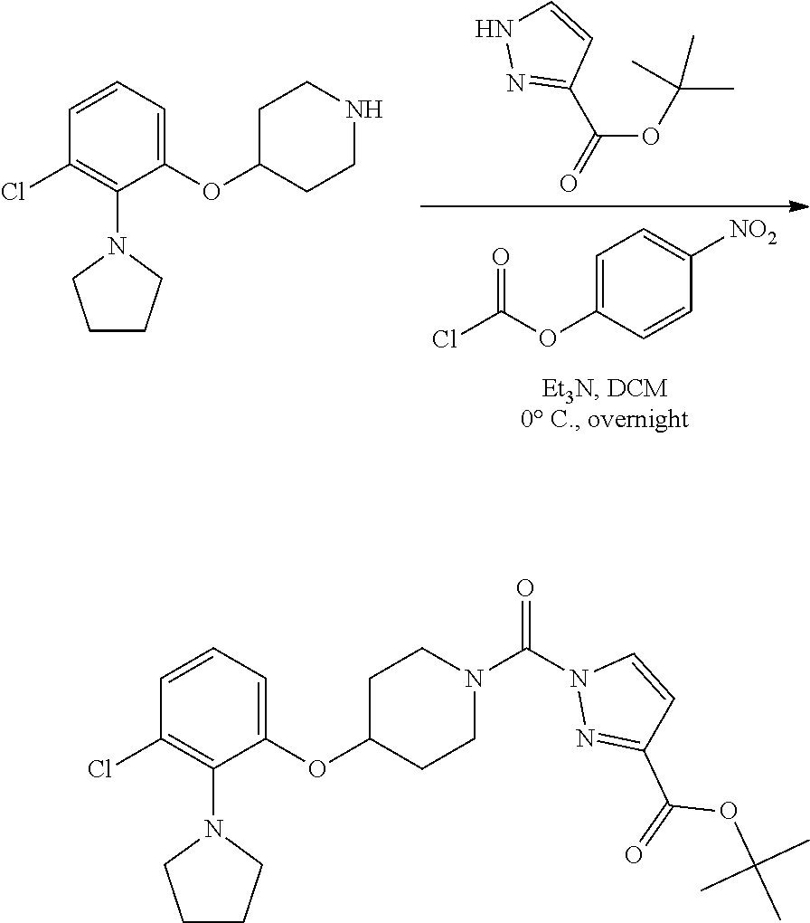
C1=C(OC(Cl)=O)C=CC([NO2])=C1.C1(C(=O)OC(C)(C)C)=NNC=C1.C1C(OC2=CC=CC(Cl)=C2N2CCCC2)CCNC1.C1C(OC2=CC=CC(Cl)=C2N2CCCC2)CCN(C(N2N=C(C(=O)OC(C)(C)C)C=C2)=O)C1
